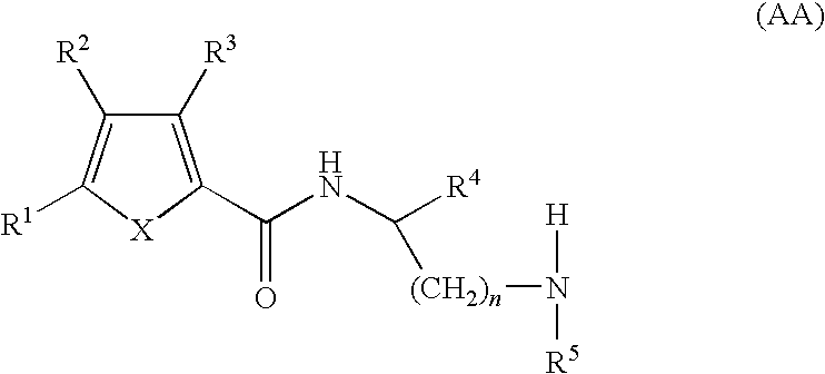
C1([R3])=C(C(NC([R4])[(CH2)n]N([R5])[H])=O)[X]C([R1])=C1[R2]
